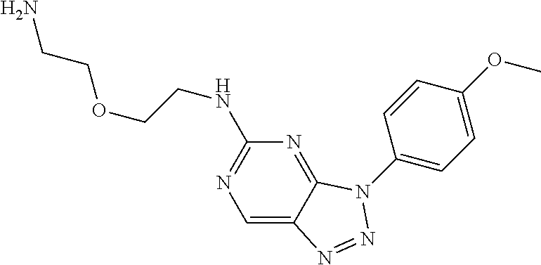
C1=C2C(=NC(NCCOCCN)=N1)N(C1=CC=C(OC)C=C1)N=N2
